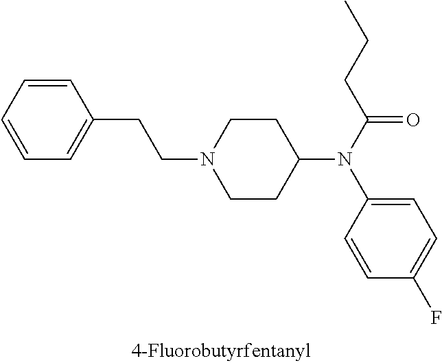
C1=CC(CCN2CCC(N(C3=CC=C(F)C=C3)C(=O)CCC)CC2)=CC=C1
